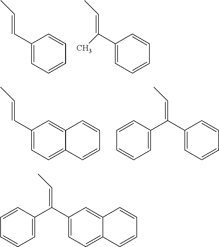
C1=CC(C(C2=CC=C3C(=C2)C=CC=C3)=CC)=CC=C1.C1(C=CC)=CC=CC=C1.C1(C(C)=CC)=CC=CC=C1.C12=CC(C=CC)=CC=C1C=CC=C2.C1=CC(C(C2=CC=CC=C2)=CC)=CC=C1
